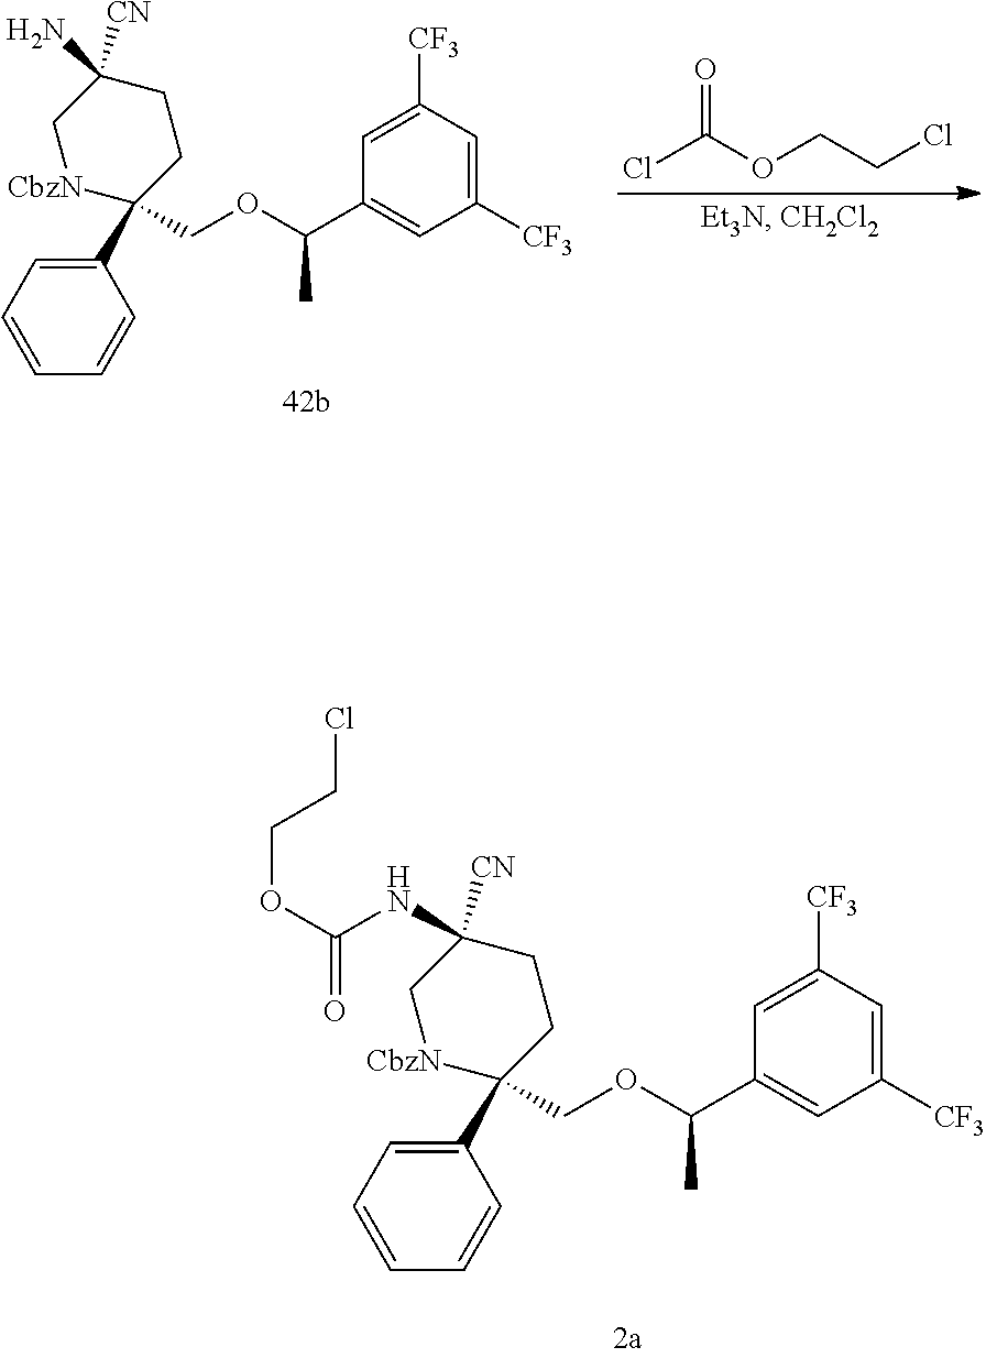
C1(C2(COC(C3=CC([CF3])=CC([CF3])=C3)C)CCC([CN])(N)C[CbzN]2)=CC=CC=C1.ClC(OCCCl)=O.C1(C2(COC(C3=CC([CF3])=CC([CF3])=C3)C)CCC([CN])(NC(OCCCl)=O)C[CbzN]2)=CC=CC=C1
